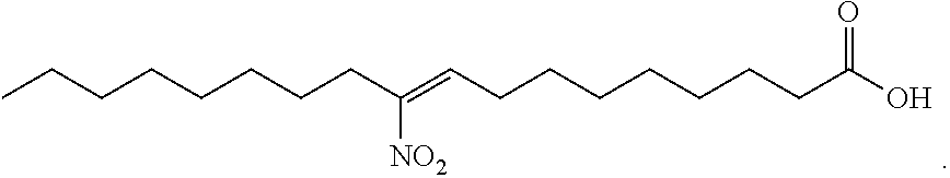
CCCCCCCCC(=CCCCCCCCC(O)=O)[NO2]
